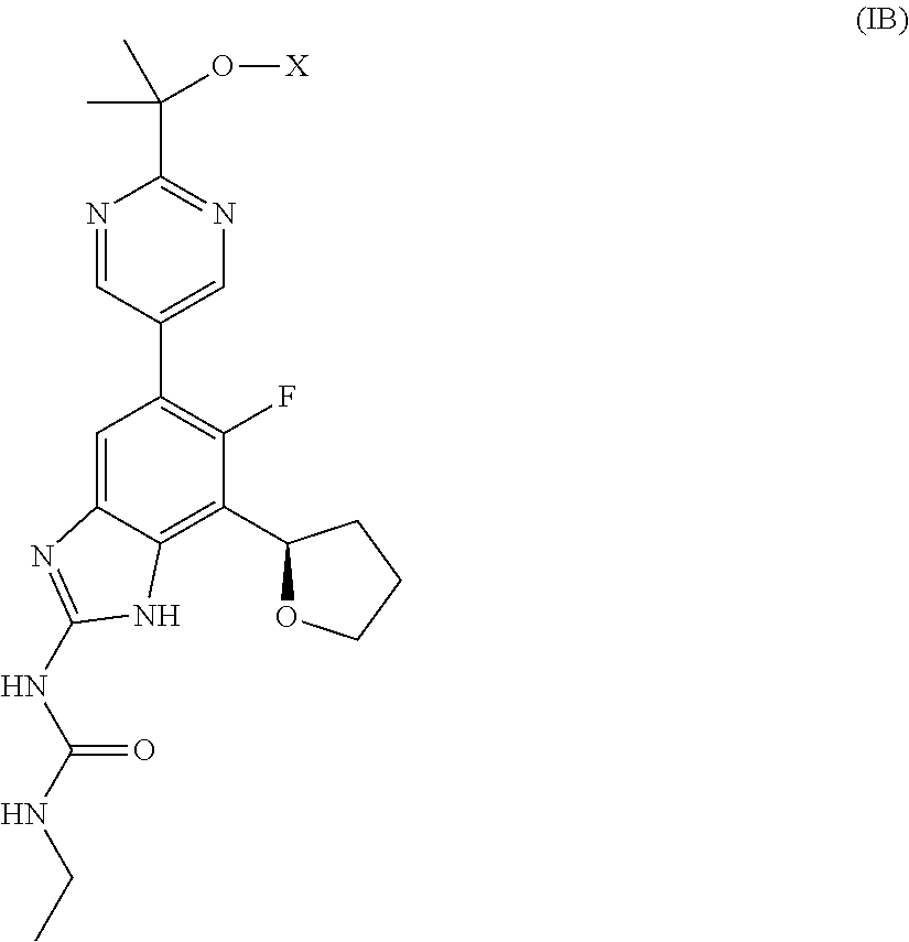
N1=CC(C2=C(F)C(C3OCCC3)=C3C(=C2)N=C(NC(NCC)=O)N3)=CN=C1C(O[X])(C)C
